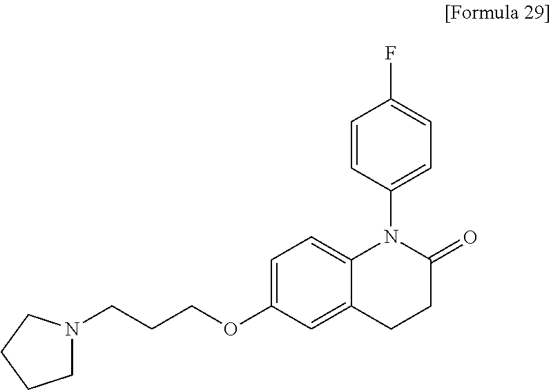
C12=CC(OCCCN3CCCC3)=CC=C1N(C1=CC=C(F)C=C1)C(=O)CC2
